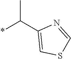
*C(C1=CSC=N1)C
